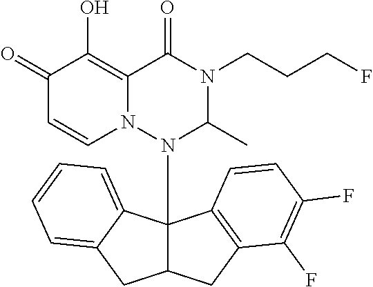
C1(=O)C=CN2C(=C1O)C(=O)N(CCCF)C(C)N2C12C(CC3=C1C=CC(F)=C3F)CC1=CC=CC=C21
